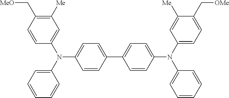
C1=C(N(C2=CC=C(C[OMe])C([Me])=C2)C2=CC=CC=C2)C=CC(C2=CC=C(N(C3=CC([Me])=C(C[MeO])C=C3)C3=CC=CC=C3)C=C2)=C1
